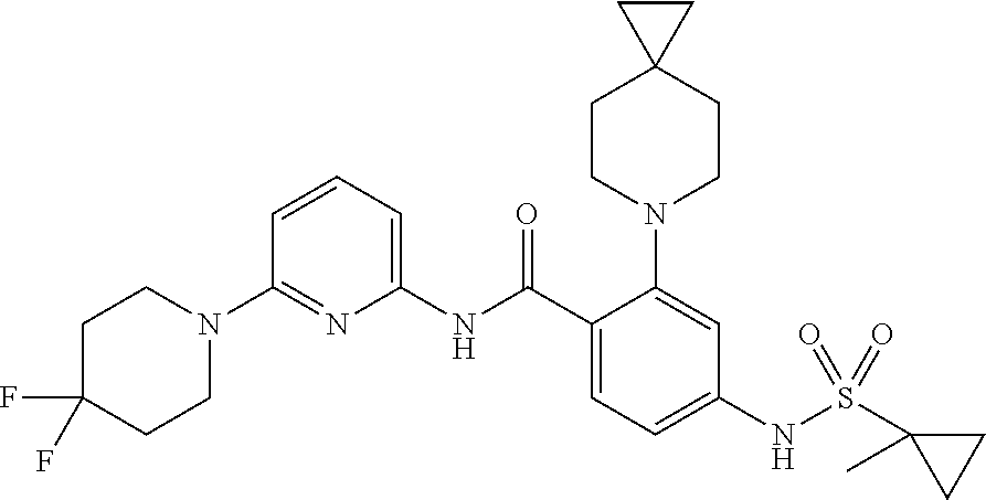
C1(N2CCC(F)(F)CC2)=NC(NC(C2=CC=C(NS(C3(C)CC3)(=O)=O)C=C2N2CCC3(CC2)CC3)=O)=CC=C1
